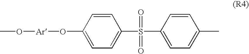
CO[Ar]OC1=CC=C(S(C2=CC=C(C)C=C2)(=O)=O)C=C1
